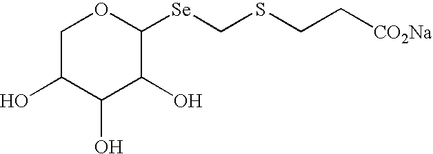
C1C(O)C(O)C(O)C([Se]CSCC[CO2Na])O1
